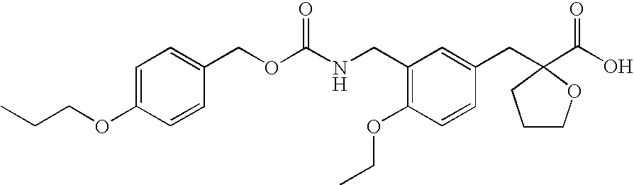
C1=C(OCCC)C=CC(COC(NCC2=C(OCC)C=CC(CC3(C(=O)O)OCCC3)=C2)=O)=C1
